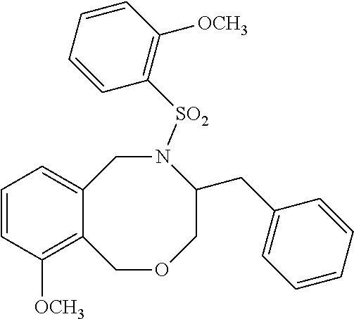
C12=CC=CC([OCH3])=C1COCC(CC1=CC=CC=C1)N([SO2]C1=C([OCH3])C=CC=C1)C2
